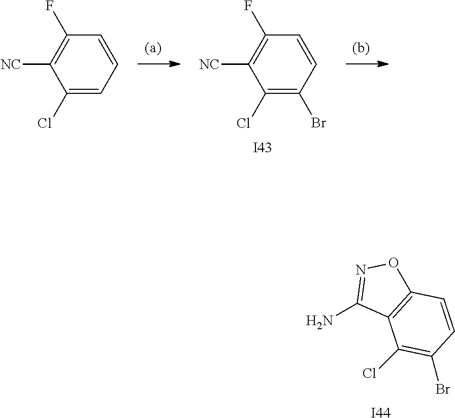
[I44].C1(N)=NOC2=C1C(Cl)=C(Br)C=C2.[I43].C1(Cl)=C(Br)C=CC(F)=C1[NC].C1(Cl)=CC=CC(F)=C1[NC]
